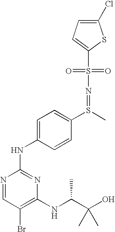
C1(S(=O)(=O)N=S(C2=CC=C(NC3=NC(NC(C(O)(C)C)C)=C(Br)C=N3)C=C2)C)=CC=C(Cl)S1
